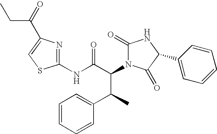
C1(NC(C(C(C2=CC=CC=C2)C)N2C(=O)NC(C3=CC=CC=C3)C2=O)=O)=NC(C(=O)CC)=CS1
